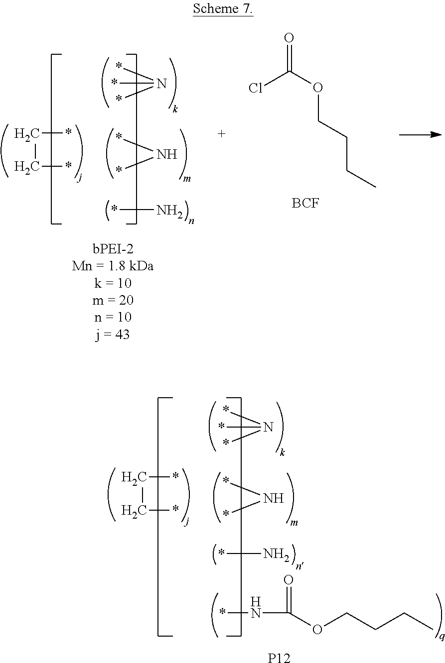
*NC(OCCCC)=O.C(*)C*.*N(*)*.*N*.N*.[P12].*N(*)*.*N*.N*.C(*)C*.ClC(OCCCC)=O.[BCF]
